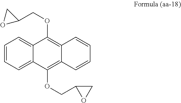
C1=CC=C2C(=C1)C(OCC1CO1)=C1C(=C2OCC2OC2)C=CC=C1
